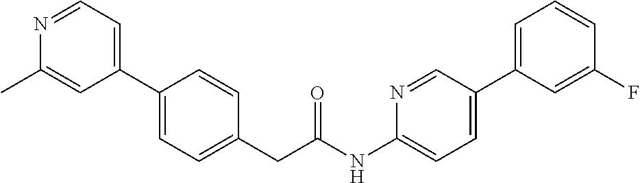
C1(C2=CC=C(CC(NC3=CC=C(C4=CC=CC(F)=C4)C=N3)=O)C=C2)=CC=NC(C)=C1
